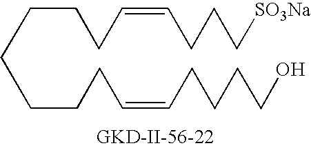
C(CCCCC=CCCCCO)CCC=CCCC[SO3Na]
